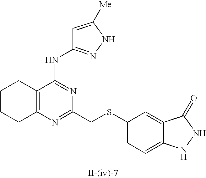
C12=C(N=C(CSC3=CC=C4C(=C3)C(=O)NN4)N=C1NC1=NNC([Me])=C1)CCCC2
